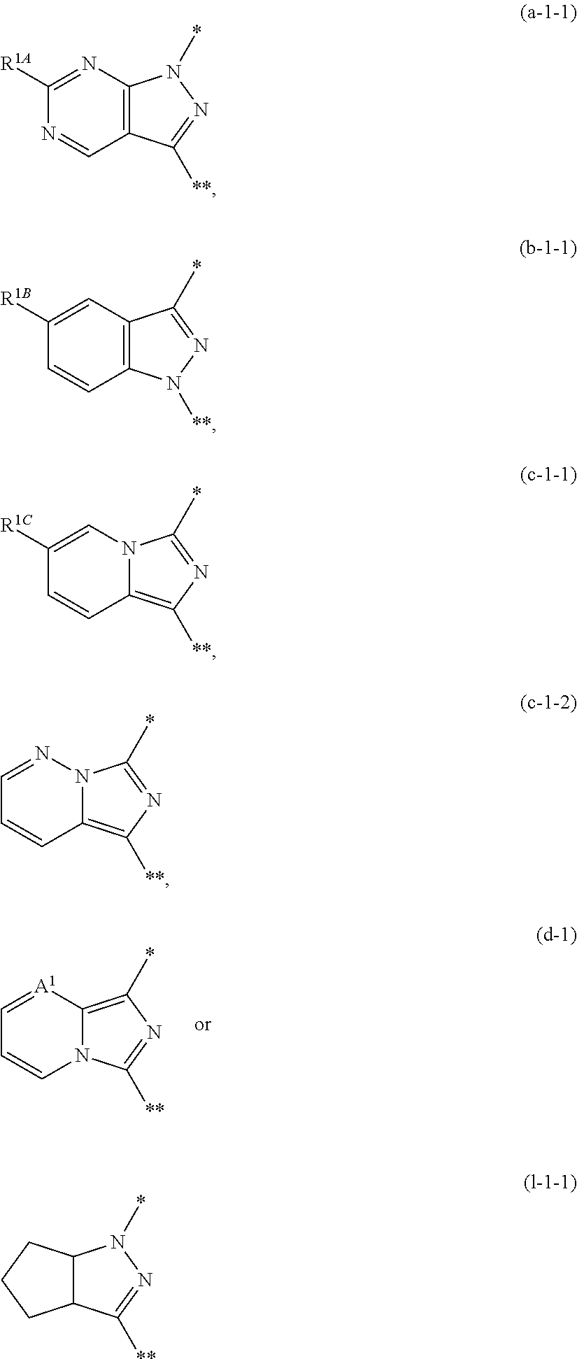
[A1]1=CC=CN2C1=C(*)N=C2[**].N1=C([R1A])N=CC2=C1N(*)N=C2[**].C1=C([R1B])C=CC2=C1C(*)=NN2[**].C1=C([R1C])C=CC2=C([**])N=C(*)N12.N1=CC=CC2=C([**])N=C(*)N12.C12C(N(*)N=C1[**])CCC2
